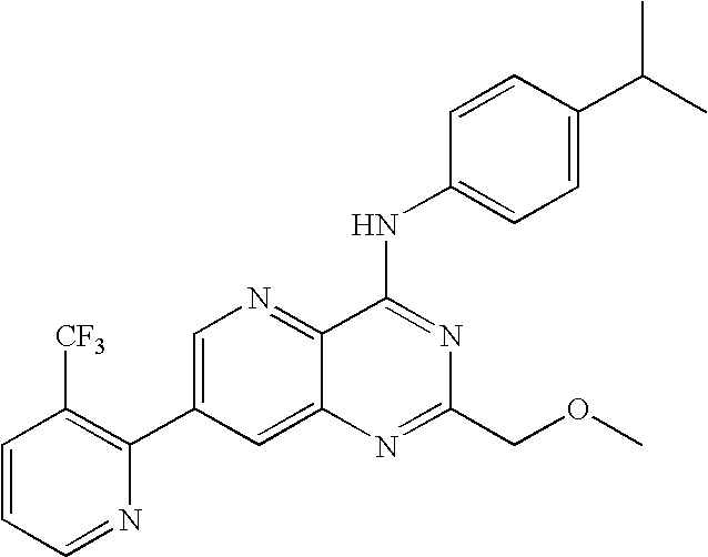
C1=CC=NC(C2=CN=C3C(=C2)N=C(COC)N=C3NC2=CC=C(C(C)C)C=C2)=C1[CF3]
